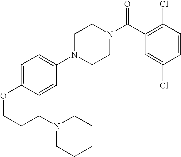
C(COC1=CC=C(N2CCN(C(C3=C(Cl)C=CC(Cl)=C3)=O)CC2)C=C1)CN1CCCCC1
